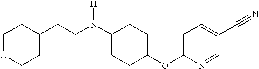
N(C1CCC(OC2=CC=C(C#N)C=N2)CC1)(CCC1CCOCC1)[H]
